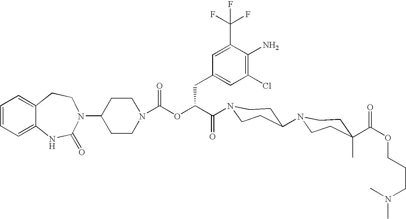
C1(N2C(=O)NC3=CC=CC=C3CC2)CCN(C(OC(C(=O)N2CCC(N3CCC(C(OCCCN(C)C)=O)(C)CC3)CC2)CC2=CC(Cl)=C(N)C(C(F)(F)F)=C2)=O)CC1
